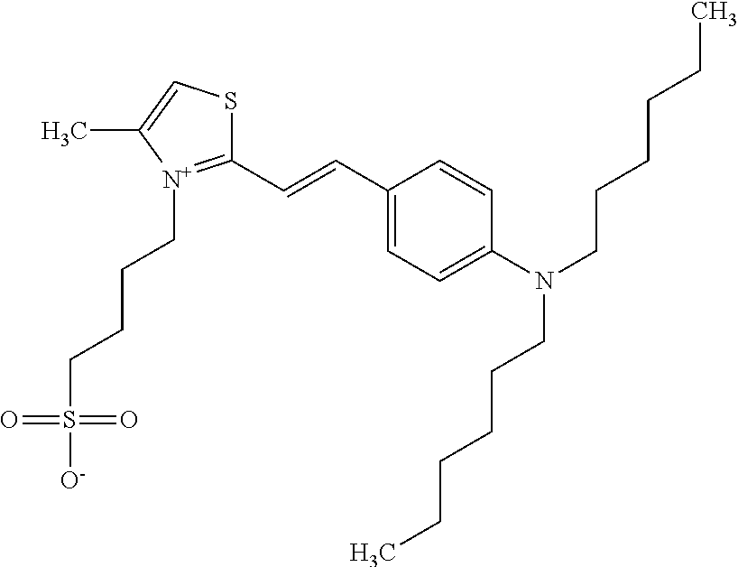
C1(C=CC2=CC=C(N(CCCCCC)CCCCCC)C=C2)=[N+](CCCCS([O-])(=O)=O)C(C)=CS1
